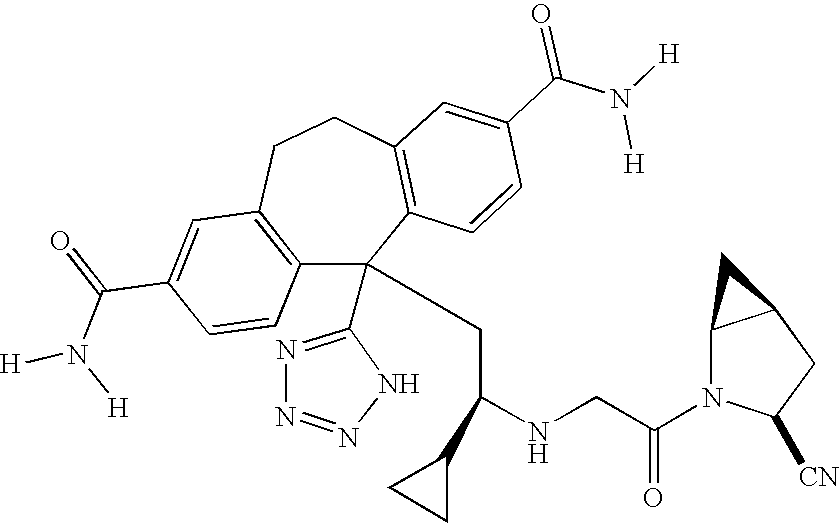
C1(C(=O)N([H])[H])=CC2=C(C=C1)C(C1=NN=NN1)(CC(NCC(N1C([CN])CC3C1C3)=O)C1CC1)C1=C(CC2)C=C(C(N([H])[H])=O)C=C1
